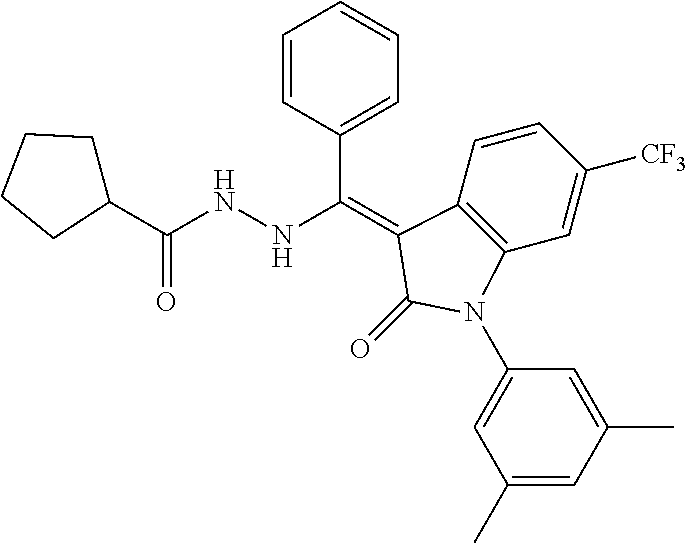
C1(C(NNC(C2CCCC2)=O)=C2C3=C(C=C([CF3])C=C3)N(C3=CC(C)=CC(C)=C3)C2=O)=CC=CC=C1
